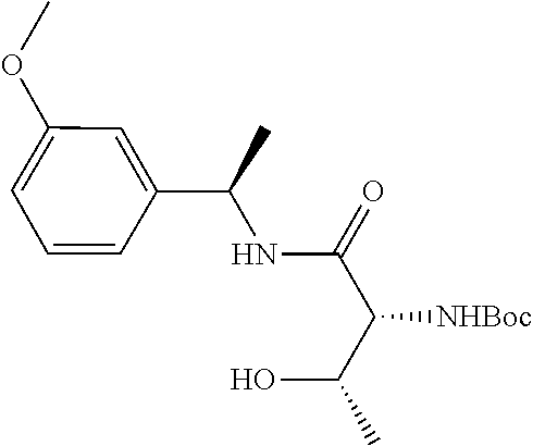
C1(C(C)NC(C(C(O)C)[NHBoc])=O)=CC(OC)=CC=C1
